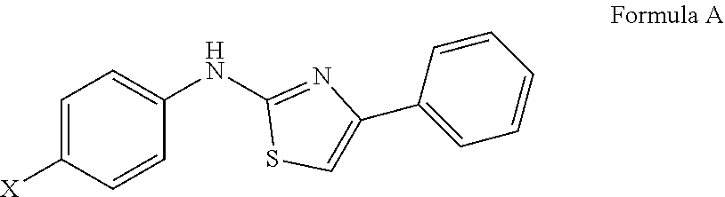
C1=C([X])C=CC(NC2=NC(C3=CC=CC=C3)=CS2)=C1
